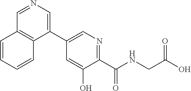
C1=C(O)C(C(NCC(O)=O)=O)=NC=C1C1=CN=CC2=C1C=CC=C2
